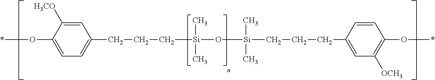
*OC1=CC=C(CCC[Si](O[Si](CCCC2=CC([OCH3])=C(O*)C=C2)(C)C)(C)C)C=C1[H3CO]
